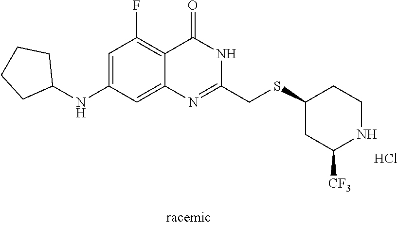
C1(CSC2CC([CF3])NCC2)=NC2=CC(NC3CCCC3)=CC(F)=C2C(=O)N1.Cl
